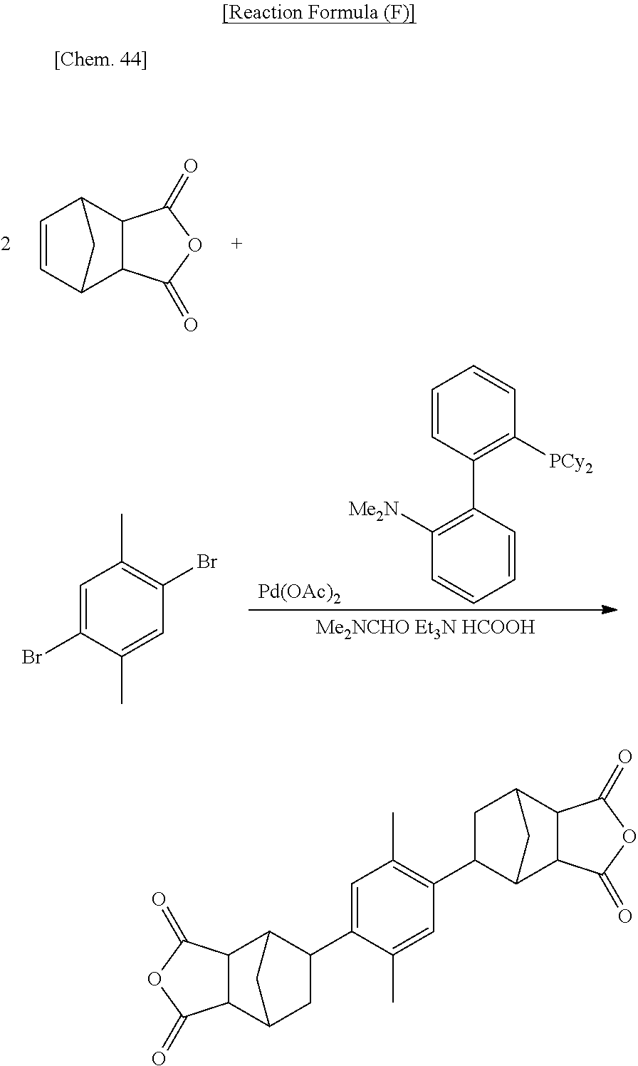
C1=CC2C3C(C1C2)C(=O)OC3=O.[Pd(OAc)2].C1=CC(C2=C([PCy2])C=CC=C2)=C([Me2N])C=C1.[Me2NCHO Et3N HCOOH].C1=C(Br)C(C)=CC(Br)=C1C.C1(C2=C(C)C=C(C3CC4C5C(C3C4)C(=O)OC5=O)C(C)=C2)C2C3C(C(C2)C1)C(=O)OC3=O
